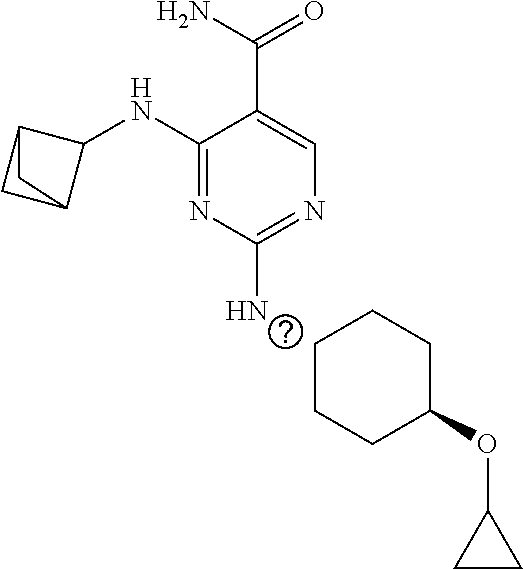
C1(NC2C3CC2C3)=NC(N)=NC=C1C(N)=O.C1CCC(OC2CC2)CC1
